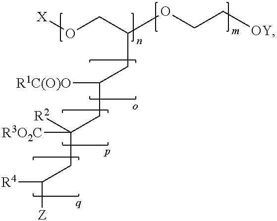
[X]OCC(OCC[OY])CC([R1C(O)O])CC([R2])([R3O2C])CC([R4])[Z]
